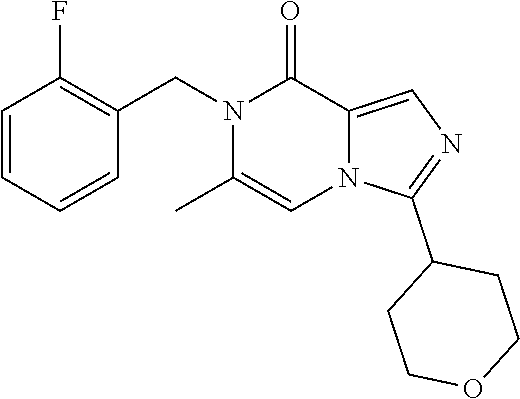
C1(F)=C(CN2C(C)=CN3C(=CN=C3C3CCOCC3)C2=O)C=CC=C1
